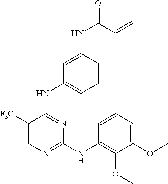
C1([F3C])=CN=C(NC2=C(OC)C(OC)=CC=C2)N=C1NC1=CC=CC(NC(C=C)=O)=C1
